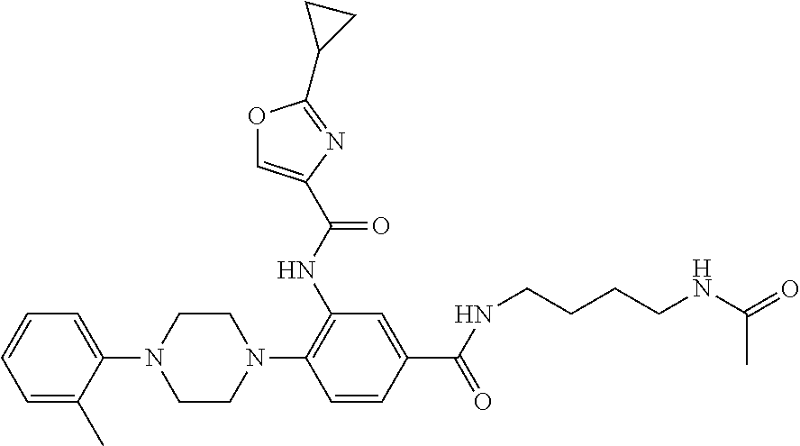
C1=C(C)C(N2CCN(C3=C(NC(=O)C4=COC(C5CC5)=N4)C=C(C(NCCCCNC(=O)C)=O)C=C3)CC2)=CC=C1
